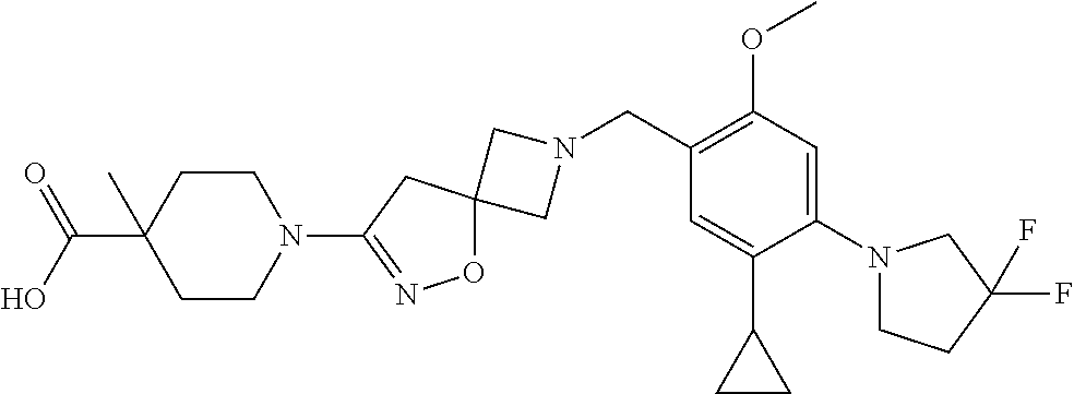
C1N(CC2=C(OC)C=C(N3CCC(F)(F)C3)C(C3CC3)=C2)CC12ON=C(N1CCC(C(=O)O)(C)CC1)C2
